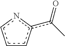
c1cc(c(C)=O)nc1
